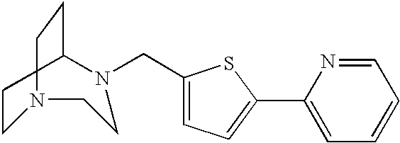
C1CN(CC2=CC=C(C3=CC=CC=N3)S2)CCN(CC)C1
